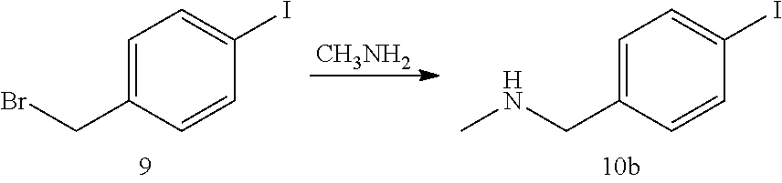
C1=C(CBr)C=CC(I)=C1.[CH3NH2].C1=C(CNC)C=CC(I)=C1
